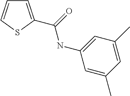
C1=C(C(NC2=CC(C)=CC(C)=C2)=O)SC=C1
